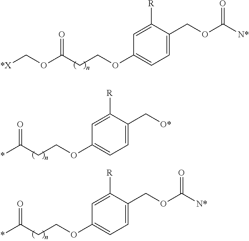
C1=C(COC([N*])=O)C([R])=CC(OCCC(OC[*X])=O)=C1.C1=C(C[O*])C([R])=CC(OCCC(*)=O)=C1.C1=C(COC([N*])=O)C([R])=CC(OCCC(*)=O)=C1
